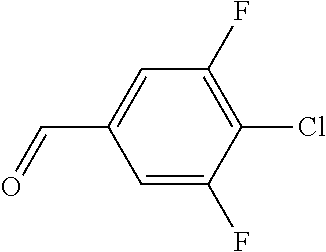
C1=C(F)C(Cl)=C(F)C=C1C=O
